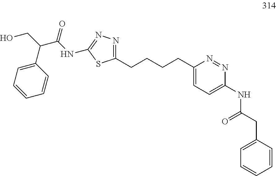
C1(CCCCC2=CC=C(NC(CC3=CC=CC=C3)=O)N=N2)=NN=C(NC(C(CO)C2=CC=CC=C2)=O)S1
